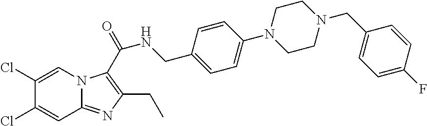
C1(Cl)=CN2C(=NC(CC)=C2C(NCC2=CC=C(N3CCN(CC4=CC=C(F)C=C4)CC3)C=C2)=O)C=C1Cl
